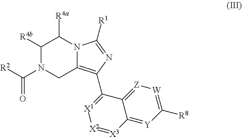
C1([R4b])N(C([R2])=O)CC2=C(C3=[X1][X2]=[X3]C4=[Y]C([R8])=[W][Z]=C43)N=C([R1])N2C1[R4a]
